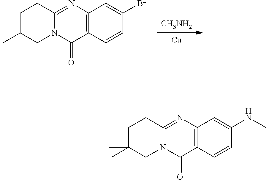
[CH3NH2].[Cu].C12=C(C=CC(Br)=C1)C(=O)N1C(=N2)CCC(C)(C)C1.C12=C(C=CC(NC)=C1)C(=O)N1C(=N2)CCC(C)(C)C1
